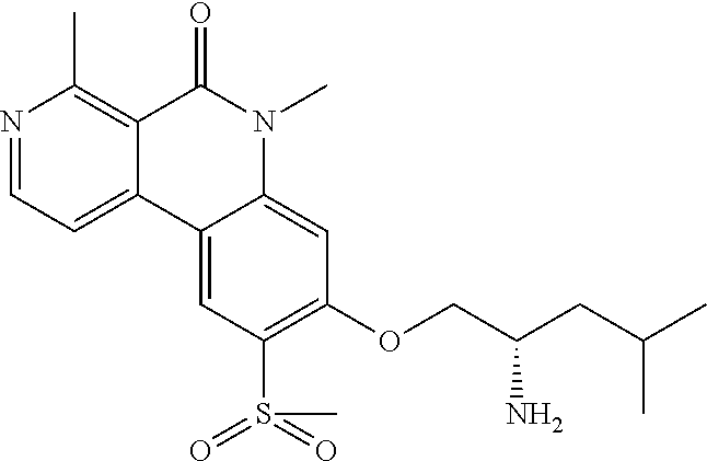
N1=CC=C2C(=C1C)C(=O)N(C)C1=CC(OCC(CC(C)C)N)=C(S(=O)(=O)C)C=C21
